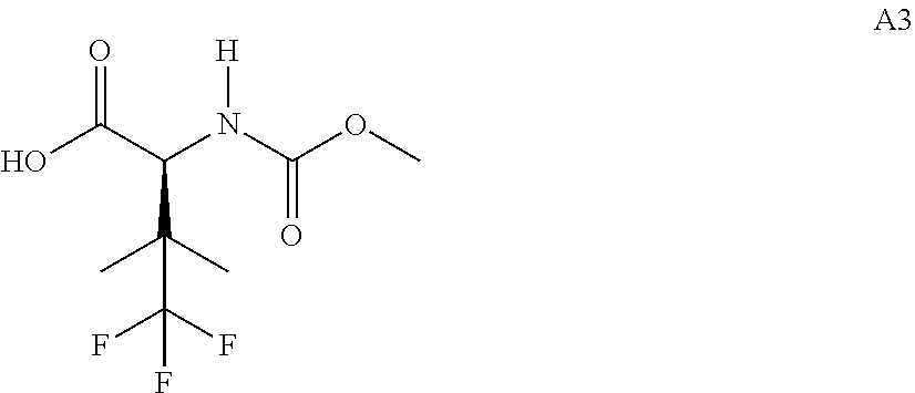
OC(C(N(C(OC)=O)[H])C(C)(C)C(F)(F)F)=O
